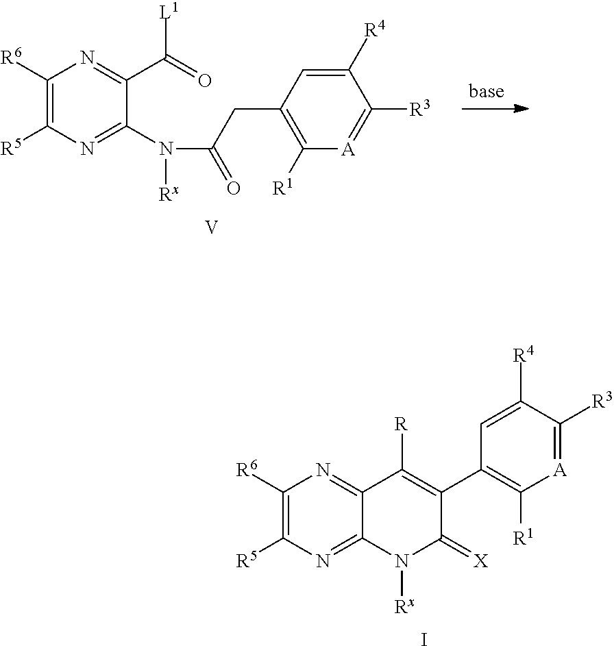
C1([R6])=C([R5])N=C2C(=N1)C([R])=C(C1=C([R1])[A]=C([R3])C([R4])=C1)C(=[X])N2[Rx].I.C1([R6])=C([R5])N=C(N([Rx])C(CC2=C([R1])[A]=C([R3])C([R4])=C2)=O)C(C([L1])=O)=N1.[V]
